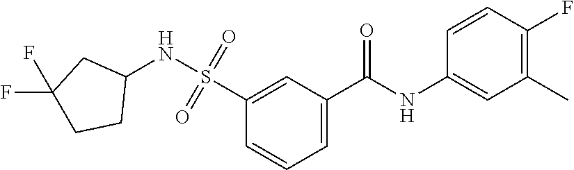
C1(S(=O)(=O)NC2CC(F)(F)CC2)=CC(C(NC2=CC(C)=C(F)C=C2)=O)=CC=C1
